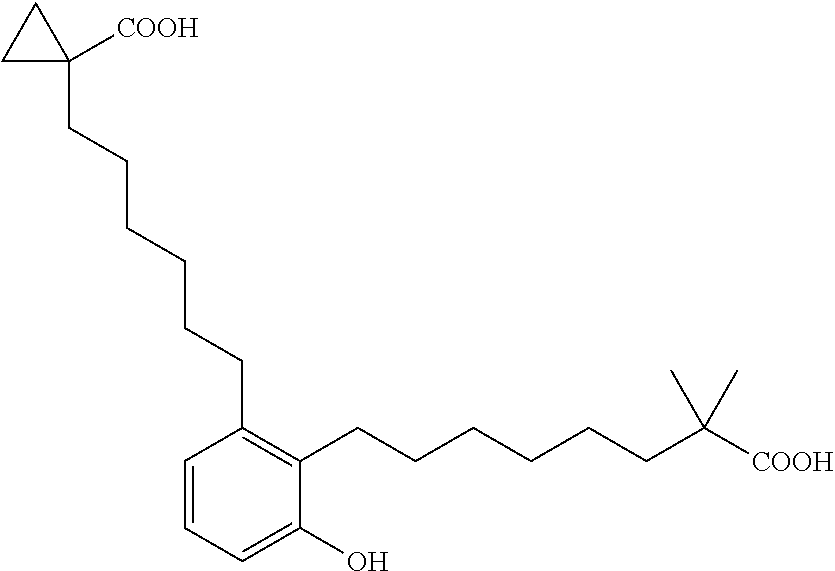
C1=CC(CCCCCCC2([COOH])CC2)=C(CCCCCCC(C)(C)[COOH])C(O)=C1
